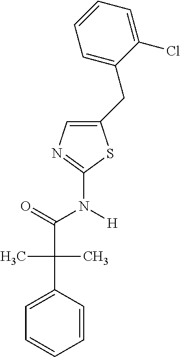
C1(CC2=CC=CC=C2Cl)=CN=C(N(C(=O)C(C)(C)C2=CC=CC=C2)[H])S1
